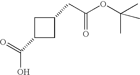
C(OC(CC1CC(C(O)=O)C1)=O)(C)(C)C
